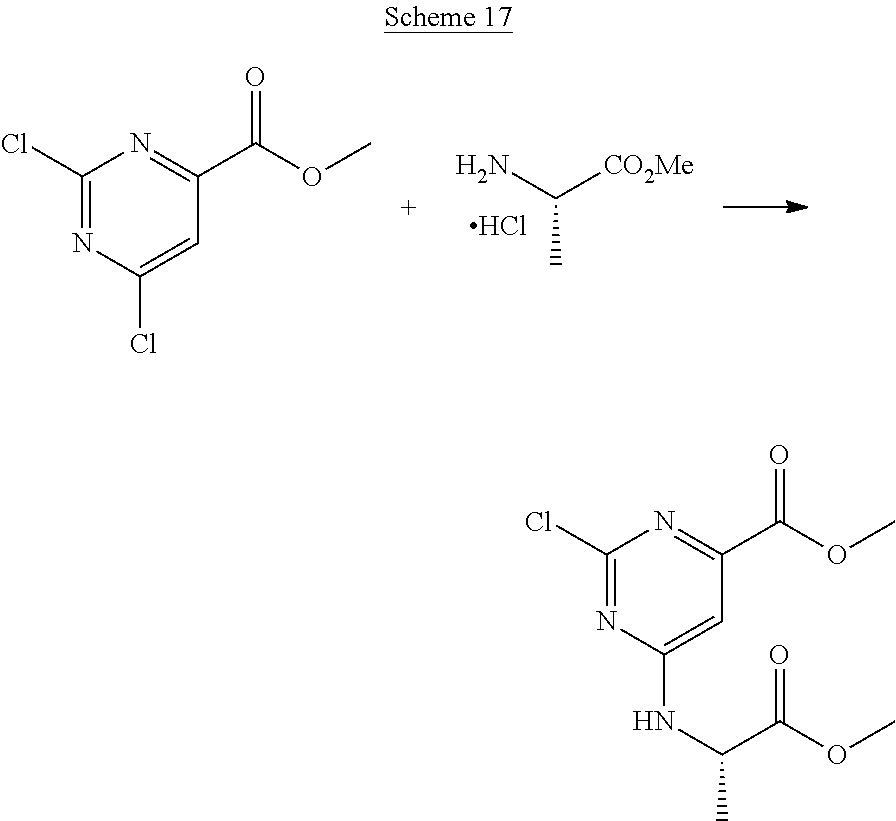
NC([CO2Me])C.Cl.C1(Cl)=NC(Cl)=CC(C(OC)=O)=N1.C1(Cl)=NC(NC(C)C(OC)=O)=CC(C(OC)=O)=N1
